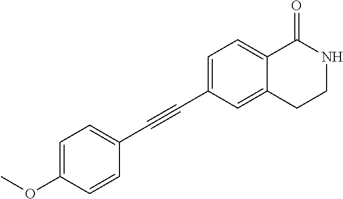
C1=C(OC)C=CC(C#CC2=CC=C3C(=C2)CCNC3=O)=C1
